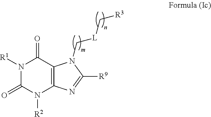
N1([R1])C(=O)N([R2])C2=C(C1=O)N(C[L]C[R3])C([R9])=N2
